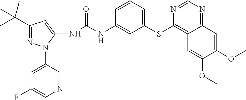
C1(C(C)(C)C)=NN(C2=CC(F)=CN=C2)C(NC(NC2=CC(SC3=C4C(=NC=N3)C=C(OC)C(OC)=C4)=CC=C2)=O)=C1
